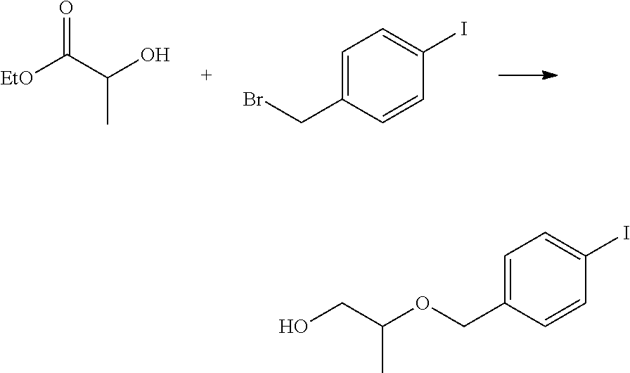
[EtO]C(C(O)C)=O.C1=C(CBr)C=CC(I)=C1.C1=C(COC(CO)C)C=CC(I)=C1
